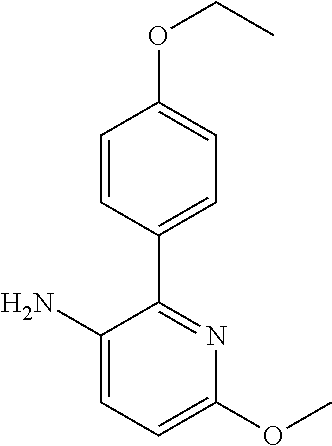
C1=CC(C2=NC(OC)=CC=C2N)=CC=C1OCC
